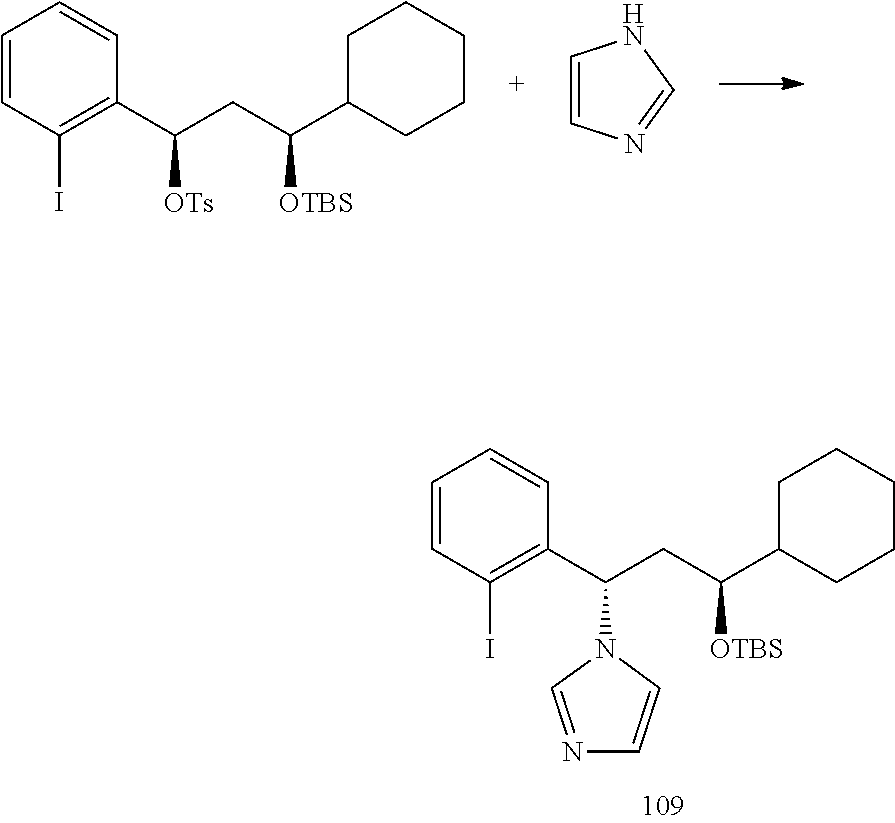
C1=CC(I)=C(C(CC(C2CCCCC2)[OTBS])N2C=NC=C2)C=C1.C1=CC(I)=C(C(CC(C2CCCCC2)[OTBS])[OTs])C=C1.C1=CN=CN1
